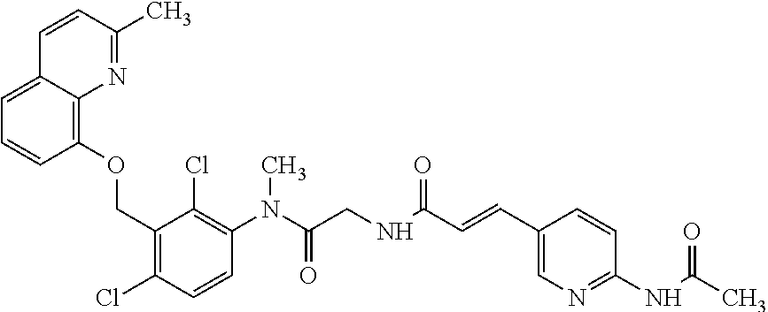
C1=C2C(=C(OCC3=C(Cl)C=CC(N(C(CNC(C=CC4=CN=C(NC(C)=O)C=C4)=O)=O)C)=C3Cl)C=C1)N=C(C)C=C2
